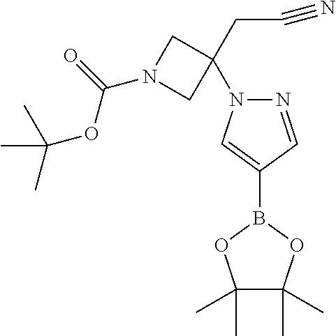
N1=CC(B2OC(C)(C)C(C)(C)O2)=CN1C1(CC#N)CN(C(=O)OC(C)(C)C)C1
